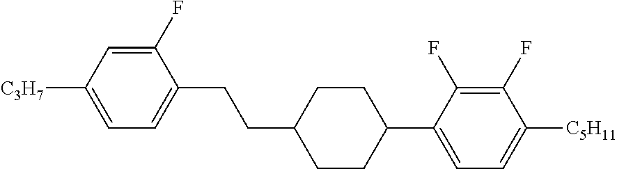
C1(F)=CC([C3H7])=CC=C1CCC1CCC(C2=CC=C([C5H11])C(F)=C2F)CC1
